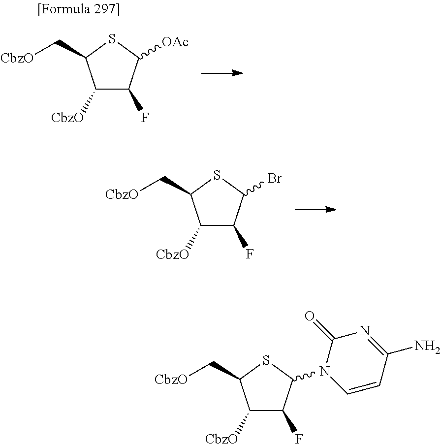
C1([CbzO])C(F)C(N2C=CC(N)=NC2=O)SC1C[CbzO].C1([CbzO])C(F)C([OAc])SC1C[CbzO].C1([CbzO])C(F)C(Br)SC1C[CbzO]
